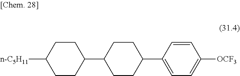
[n-C5H11]C1CCC(C2CCC(C3=CC=C([OCF3])C=C3)CC2)CC1
